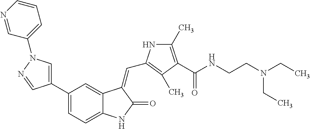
C1=C(C2=CC=C3C(=C2)C(=CC2=C(C)C(C(NCCN(CC)CC)=O)=C(C)N2)C(=O)N3)C=NN1C1=CC=CN=C1
